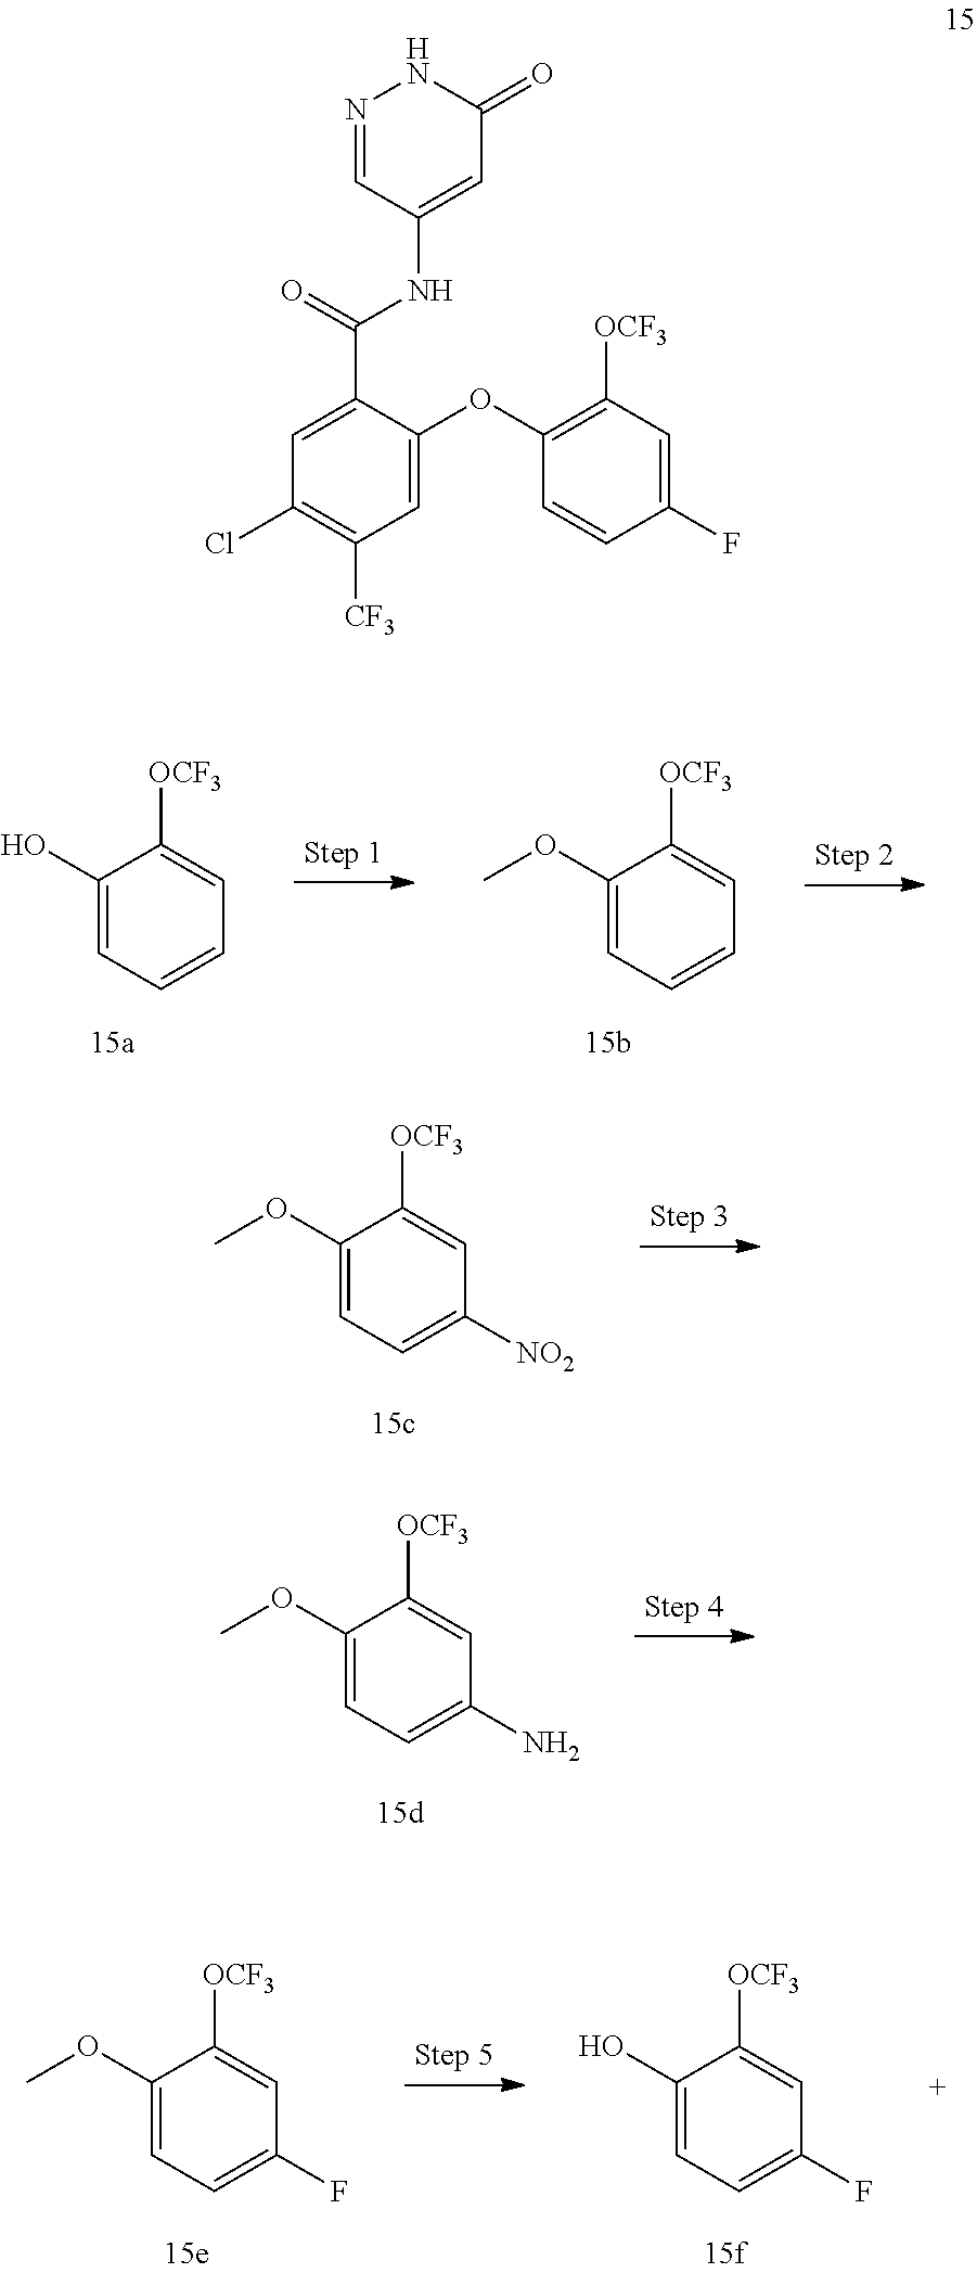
OC1=CC=CC=C1[OCF3].O(C1=CC=CC=C1[OCF3])C.O(C1=CC=C([NO2])C=C1[OCF3])C.O(C1=CC=C(N)C=C1[OCF3])C.OC1=CC=C(F)C=C1[OCF3].O(C1=CC=C(F)C=C1[OCF3])C.C1(NC(C2=CC(Cl)=C([CF3])C=C2OC2=C([OCF3])C=C(F)C=C2)=O)=CC(=O)NN=C1
